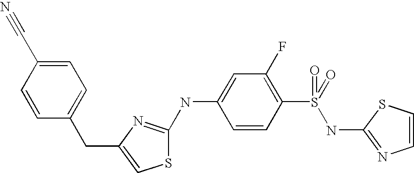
C1=CSC(NS(C2=C(F)C=C(NC3=NC(CC4=CC=C(C#N)C=C4)=CS3)C=C2)(=O)=O)=N1
